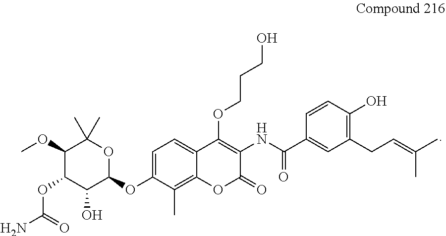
C(COC1=C(NC(C2=CC(CC=C(C)C)=C(O)C=C2)=O)C(=O)OC2=C(C)C(OC3C(O)C(OC(N)=O)C(OC)C(C)(C)O3)=CC=C21)CO
